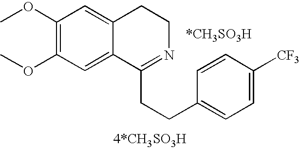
COC1=C(OC)C=C2C(=C1)CCN=C2CCC1=CC=C([CF3])C=C1
